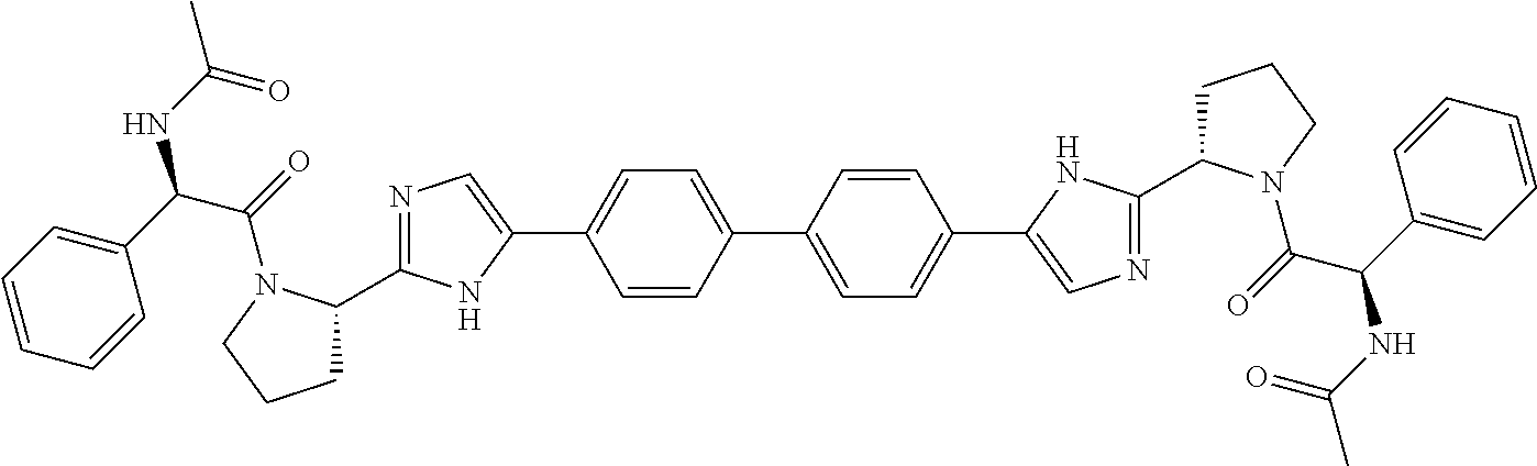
C1=CC(C2=CC=C(C3=CN=C(C4CCCN4C(=O)C(C4=CC=CC=C4)NC(C)=O)N3)C=C2)=CC=C1C1=CN=C(C2CCCN2C(=O)C(C2=CC=CC=C2)NC(C)=O)N1
